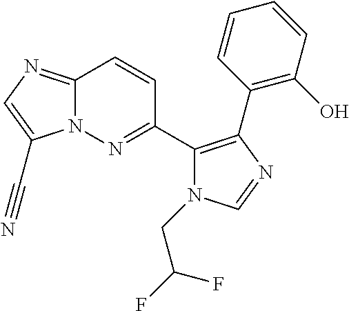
C12=NC=C(C#N)N1N=C(C1=C(C3=C(O)C=CC=C3)N=CN1CC(F)F)C=C2
